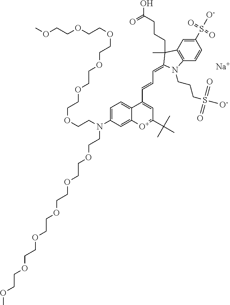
[Na].C1=C(N(CCOCCOCCOCCOCCOCCOC)CCOCCOCCOCCOCCOCCOC)C=C2C(=C1)C(C=CC=C1C(C)(CCCC(=O)O)C3=C(C=CC(S(=O)(=O)[O-])=C3)N1CCCS([O-])(=O)=O)=CC(C(C)(C)C)=[O+]2
